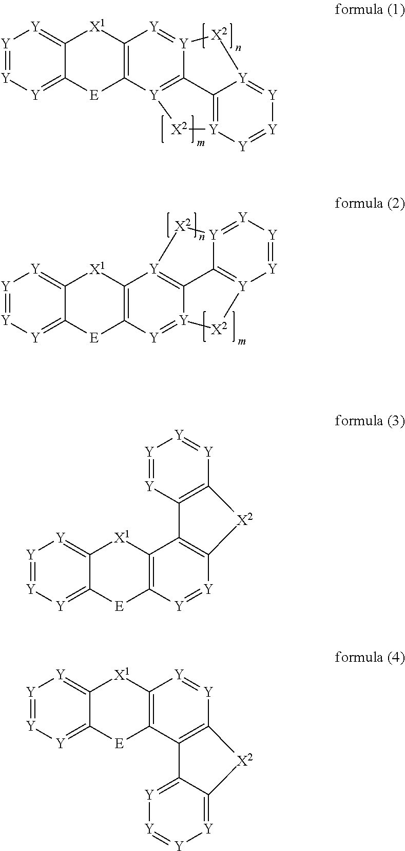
[Y]1=[Y][Y]=C2C(=[Y]1)[X1]C1=C([E]2)[Y]2=C3[Y](=[Y]1)[X2][Y]1=[Y][Y]=[Y][Y](=C31)[X2]2.[Y]1=[Y][Y]=C2C(=[Y]1)[X1]C1=C([E]2)[Y]=[Y]2C3=[Y]1[X2][Y]1=[Y][Y]=[Y][Y](=C31)[X2]2.[Y]1=[Y][Y]=C2C(=[Y]1)[X1]C1=C([E]2)[Y]=[Y]C2=C1C1=C([Y]=[Y][Y]=[Y]1)[X2]2.[Y]1=[Y][Y]=C2C(=[Y]1)[E]C1=C([X1]2)[Y]=[Y]C2=C1C1=[Y][Y]=[Y][Y]=C1[X2]2
